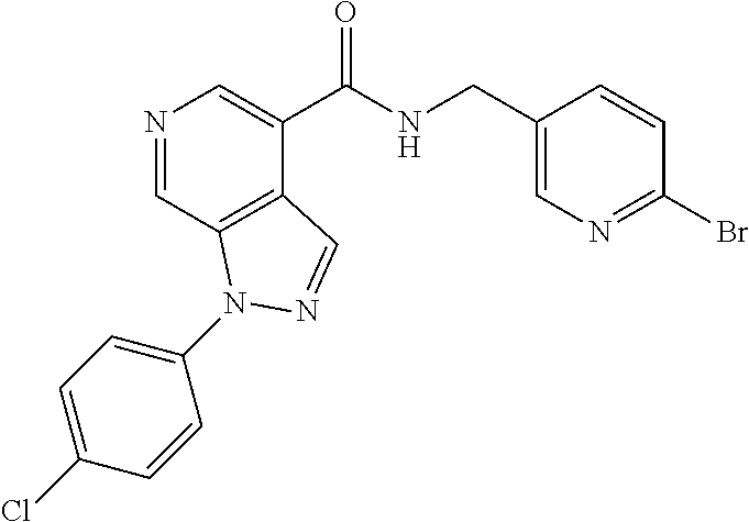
N1=CC2=C(C(C(NCC3=CN=C(Br)C=C3)=O)=C1)C=NN2C1=CC=C(Cl)C=C1
